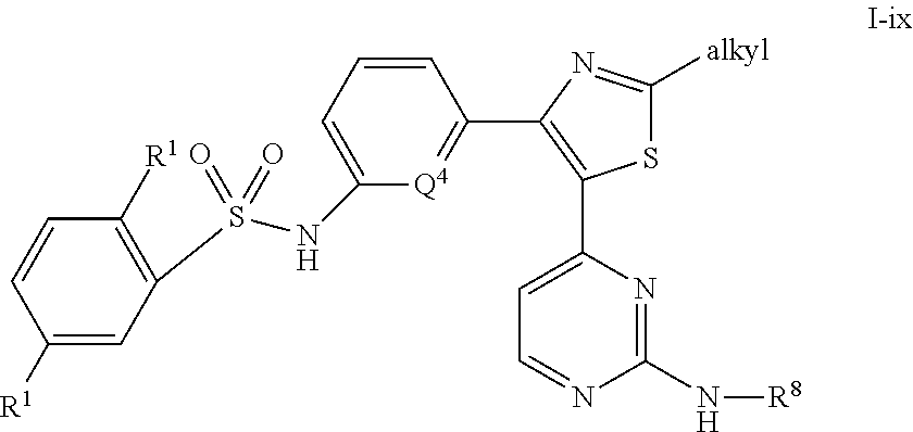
S1C([alkyl])=NC(C2=[Q4]C(NS(=O)(=O)C3=C([R1])C=CC([R1])=C3)=CC=C2)=C1C1=CC=NC(N[R8])=N1
